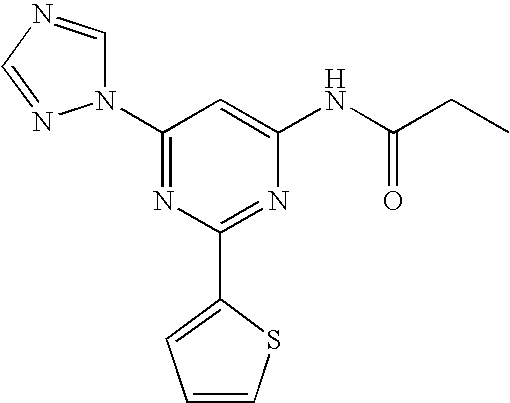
C1(N2C=NC=N2)=NC(C2=CC=CS2)=NC(NC(CC)=O)=C1
